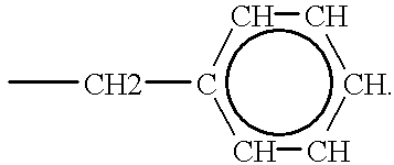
c1ccccc1CC
